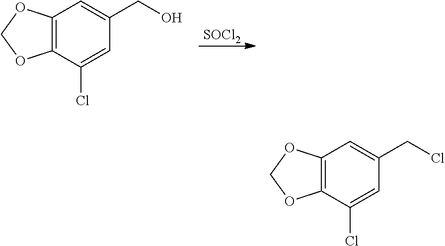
C12=C(C(Cl)=CC(CCl)=C1)OCO2.[SOCl2].C12=C(C(Cl)=CC(CO)=C1)OCO2
